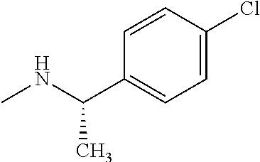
N(C)C(C)C1=CC=C(Cl)C=C1
